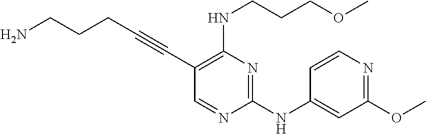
NCCCC#CC1=C(NCCCOC)N=C(NC2=CC(OC)=NC=C2)N=C1
